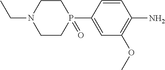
C(N1CCP(C2=CC(OC)=C(N)C=C2)(=O)CC1)C
